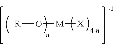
[R]O[M][X]
